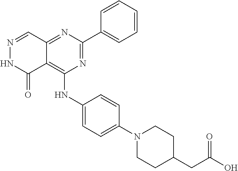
N1=CC2=NC(C3=CC=CC=C3)=NC(NC3=CC=C(N4CCC(CC(O)=O)CC4)C=C3)=C2C(=O)N1
